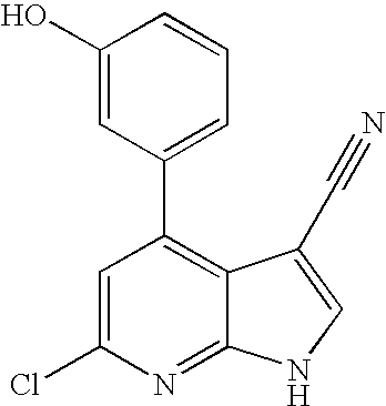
C1=C(Cl)N=C2C(=C1C1=CC=CC(O)=C1)C(C#N)=CN2
